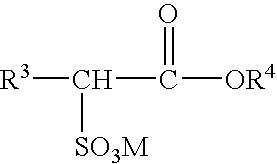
[R3]C(C(=O)[OR4])[SO3M]
